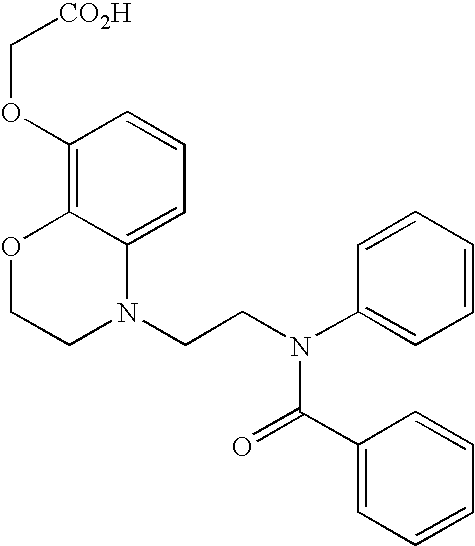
C1=C2C(=C(OC[CO2H])C=C1)OCCN2CCN(C1=CC=CC=C1)C(=O)C1=CC=CC=C1
